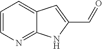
C12=NC=CC=C1C=C(C=O)N2
